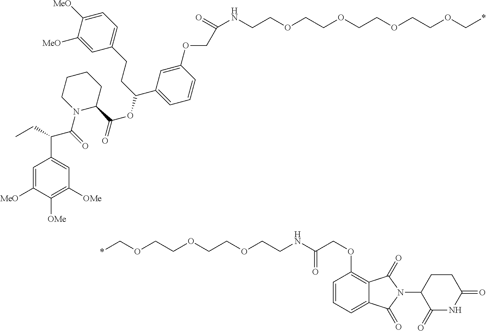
N(C(COC1=C2C(=CC=C1)C(=O)N(C1CCC(=O)NC1=O)C2=O)=O)CCOCCOCCOC*.C(COCCNC(=O)COC1=CC(C(CCC2=CC=C([MeO])C([MeO])=C2)OC(C2CCCCN2C(=O)C(C2=CC([OMe])=C([OMe])C([MeO])=C2)CC)=O)=CC=C1)OCCOCCOC*
